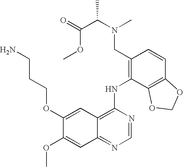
C1(OCCCN)=CC2=C(NC3=C(CN(C)C(C)C(OC)=O)C=CC4=C3OCO4)N=CN=C2C=C1OC
